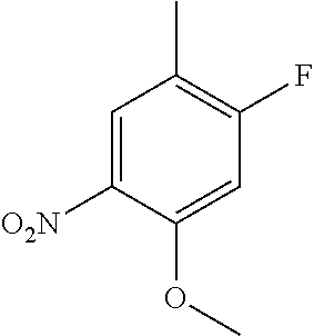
C1=C([O2N])C(OC)=CC(F)=C1C
